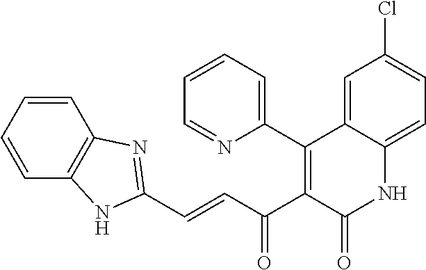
C1=CC=CC2=C1N=C(C=CC(C1=C(C3=CC=CC=N3)C3=CC(Cl)=CC=C3NC1=O)=O)N2
